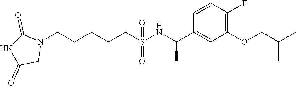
N1(CCCCCS(=O)(=O)NC(C2=CC(OCC(C)C)=C(F)C=C2)C)C(=O)NC(=O)C1
